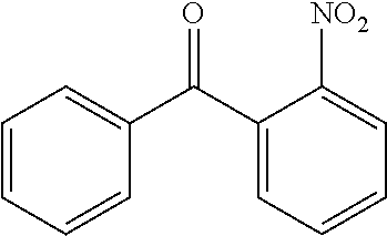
C1=CC=CC(C(C2=CC=CC=C2[NO2])=O)=C1
